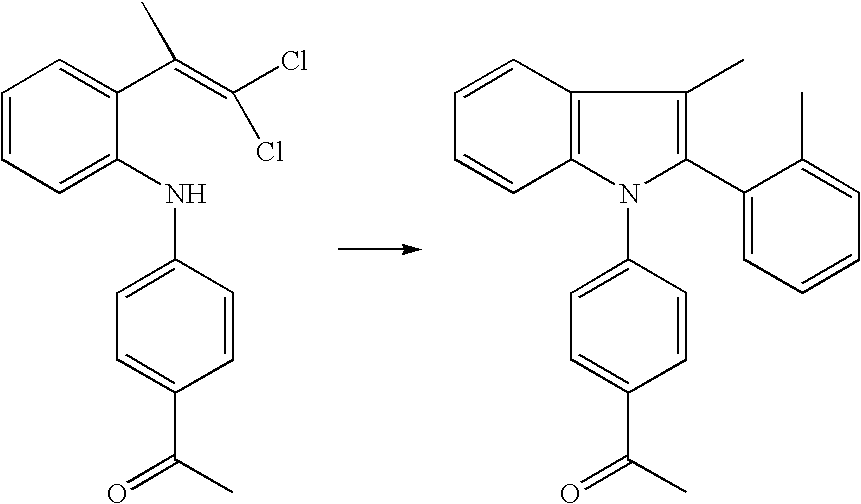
C1=CC=C(NC2=CC=C(C(C)=O)C=C2)C(C(=C(Cl)Cl)C)=C1.C1=CC2=C(C=C1)N(C1=CC=C(C(C)=O)C=C1)C(C1=CC=CC=C1C)=C2C
